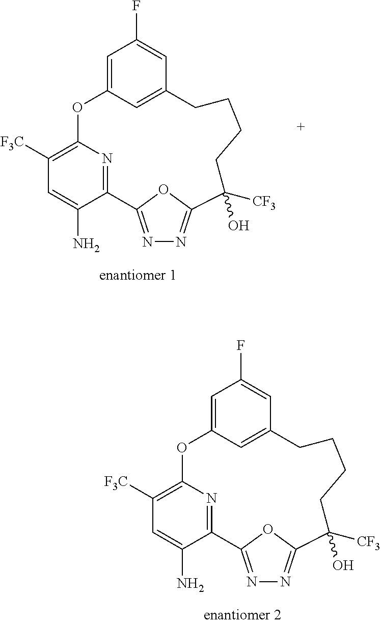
N1=C2OC(=N1)C([CF3])(O)CCCCC1=CC(=CC(F)=C1)OC1=C([F3C])C=C(N)C2=N1.N1=C2OC(=N1)C([CF3])(O)CCCCC1=CC(=CC(F)=C1)OC1=C([F3C])C=C(N)C2=N1
